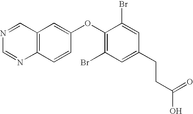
C1(OC2=CC3=C(C=C2)N=CN=C3)=C(Br)C=C(CCC(O)=O)C=C1Br
